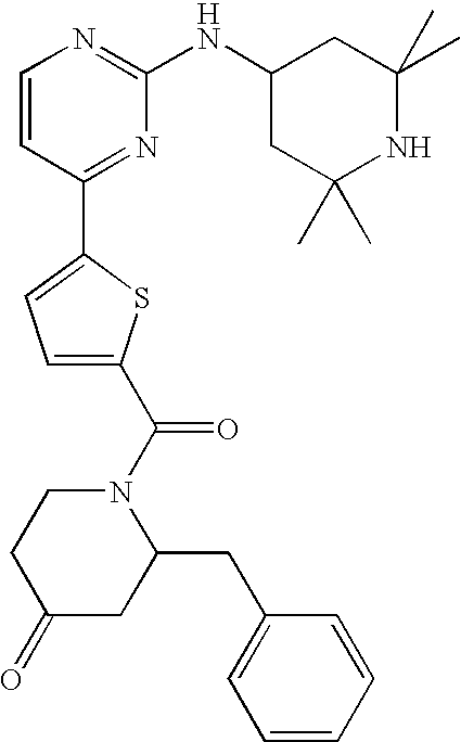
C1=CC(C2=CC=C(C(=O)N3CCC(=O)CC3CC3=CC=CC=C3)S2)=NC(NC2CC(C)(C)NC(C)(C)C2)=N1
